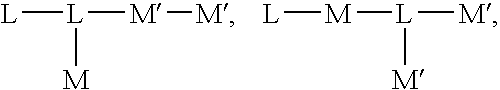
[L][L]([M])[M][M].[L][M][L]([M])[M]
